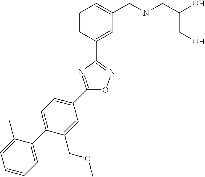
C1=CC(C2=NOC(C3=CC=C(C4=CC=CC=C4C)C(COC)=C3)=N2)=CC(CN(CC(O)CO)C)=C1
